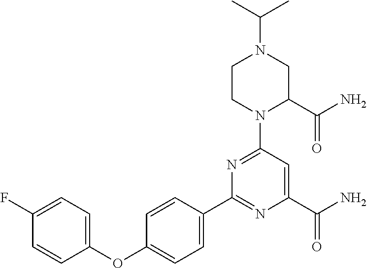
C1=CC(C2=NC(C(N)=O)=CC(N3C(C(N)=O)CN(C(C)C)CC3)=N2)=CC=C1OC1=CC=C(F)C=C1
